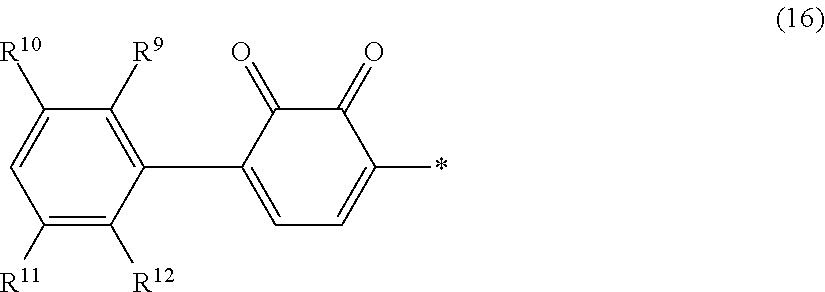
[R10]C1=CC([R11])=C([R12])C(C2=CC=C(*)C(=O)C2=O)=C1[R9]
